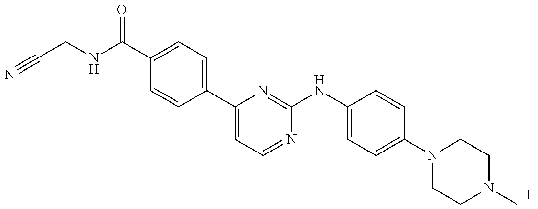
C1(C(NCC#N)=O)=CC=C(C2=CC=NC(NC3=CC=C(N4CCN(C)CC4)C=C3)=N2)C=C1
